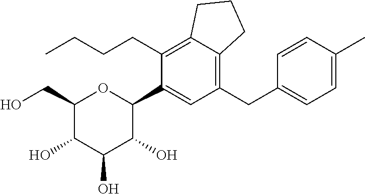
C1(CC2=CC=C(C)C=C2)=C2C(=C(CCCC)C(C3OC(CO)C(O)C(O)C3O)=C1)CCC2
